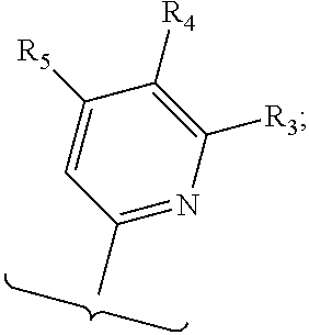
C1([R5])=CC(C)=NC([R3])=C1[R4]
